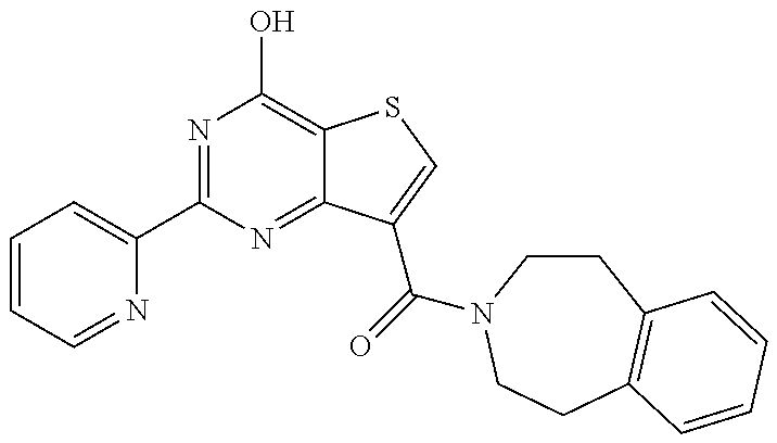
C1=CC=NC(C2=NC(O)=C3C(=N2)C(C(=O)N2CCC4=C(CC2)C=CC=C4)=CS3)=C1
